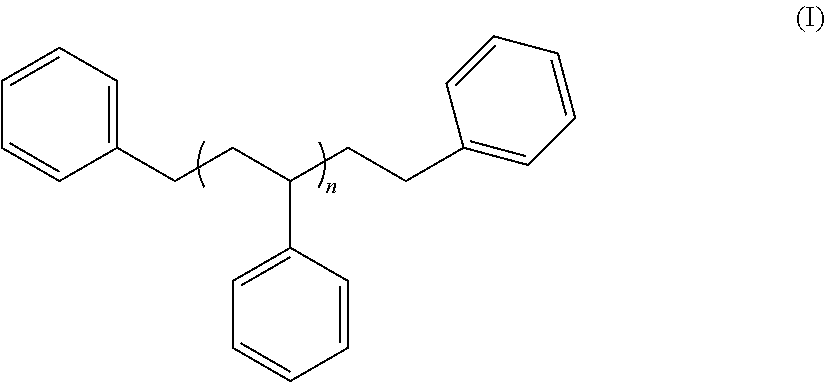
C1=CC(C(CCC2=CC=CC=C2)CCC2=CC=CC=C2)=CC=C1
